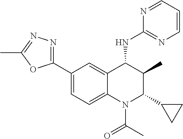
N1=CC=CN=C1NC1C(C)C(C2CC2)N(C(=O)C)C2=CC=C(C3=NN=C(C)O3)C=C12
